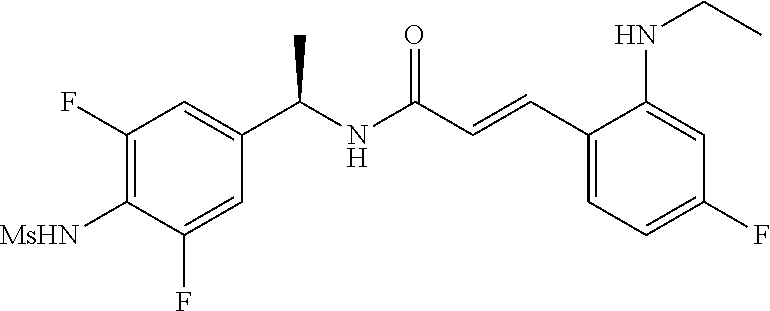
C1(F)=C([MsHN])C(F)=CC(C(NC(C=CC2=CC=C(F)C=C2NCC)=O)C)=C1
